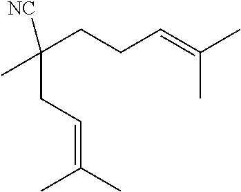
[NC]C(CCC=C(C)C)(C)CC=C(C)C
